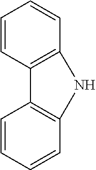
C1=CC2=C(C=C1)NC1=C2C=CC=C1
